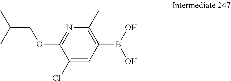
C(COC1=NC(C)=C(B(O)O)C=C1Cl)(C)C
